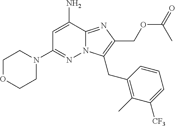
C1OCCN(C2=NN3C(=NC(COC(=O)C)=C3CC3=C(C)C([CF3])=CC=C3)C(N)=C2)C1
